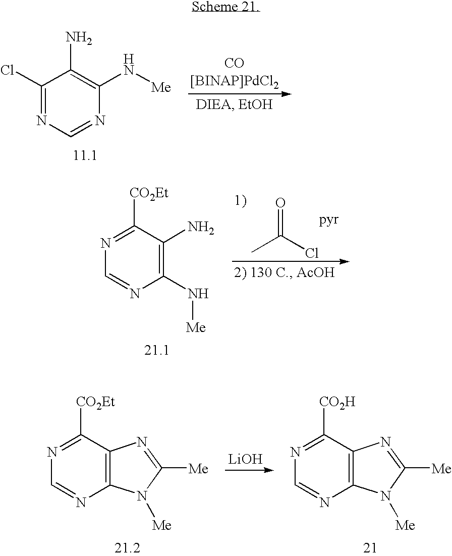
C1(Cl)=NC=NC(N[Me])=C1N.O=C(Cl)C.N1=C([CO2Et])C(N)=C(N[Me])N=C1.N1=C([CO2Et])C2=C(N=C1)N([Me])C([Me])=N2.[LiOH].N1=C([CO2H])C2=C(N=C1)N([Me])C([Me])=N2
